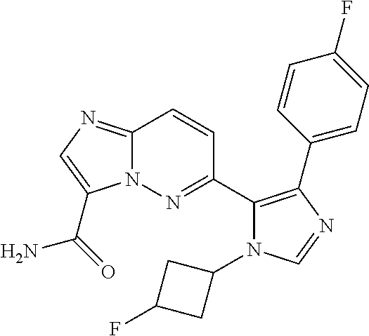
C12=NC=C(C(=O)N)N1N=C(C1=C(C3=CC=C(F)C=C3)N=CN1C1CC(F)C1)C=C2
